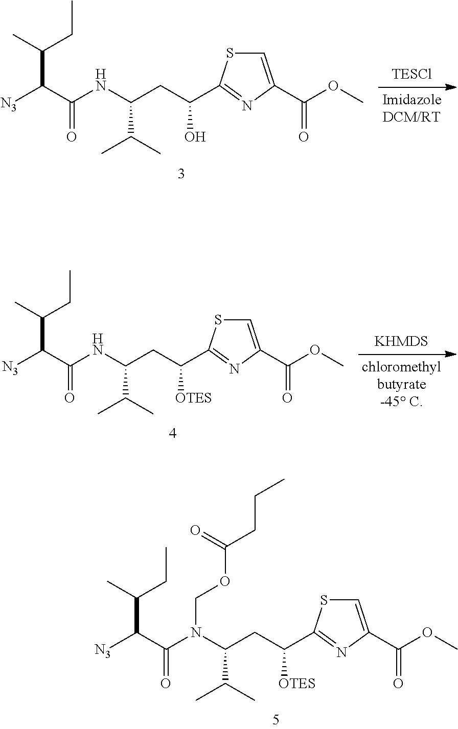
C1=C(C(OC)=O)N=C(C(CC(NC(C([N3])C(C)CC)=O)C(C)C)O)S1.C1=C(C(OC)=O)N=C(C(CC(NC(C([N3])C(C)CC)=O)C(C)C)[OTES])S1.C1=C(C(OC)=O)N=C(C(CC(N(C(C([N3])C(C)CC)=O)COC(CCC)=O)C(C)C)[OTES])S1
